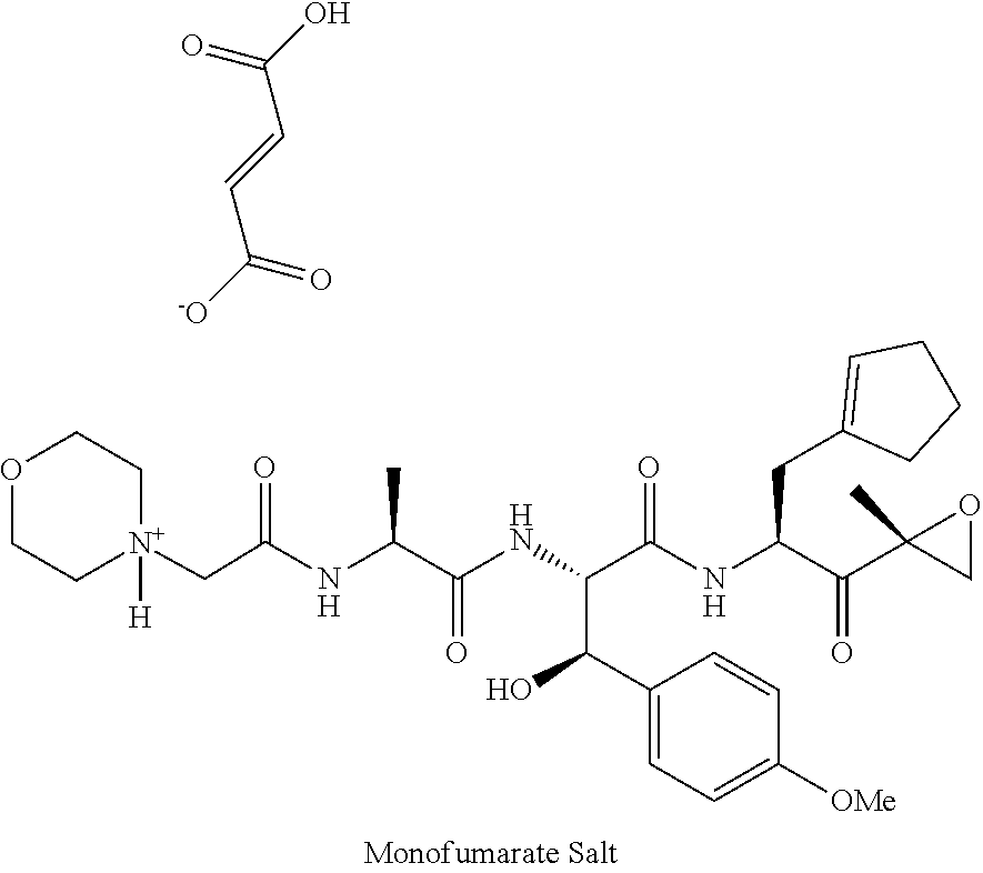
C1C[N+](CC(=O)NC(C(=O)NC(C(C2=CC=C([OMe])C=C2)O)C(=O)NC(C(=O)C2(C)OC2)CC2=CCCC2)C)([H])CCO1.C(C=CC([-O])=O)(O)=O
